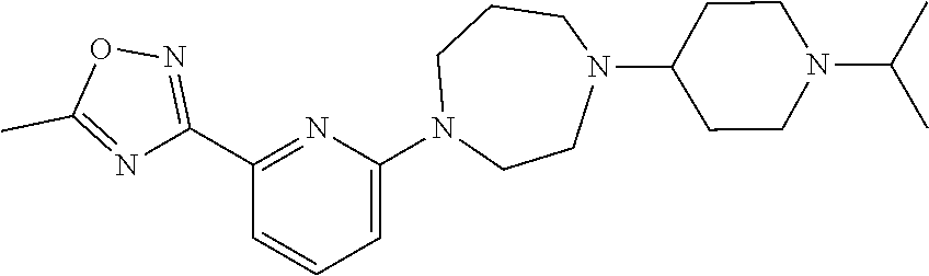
C1(C2=NOC(C)=N2)=NC(N2CCN(C3CCN(C(C)C)CC3)CCC2)=CC=C1
